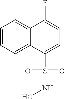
C1=CC=C2C(=C1)C(F)=CC=C2S(NO)(=O)=O
